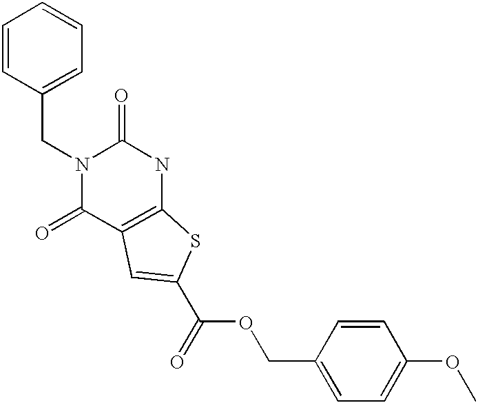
C1=CC(CN2C(=O)C3=C(NC2=O)SC(C(OCC2=CC=C(OC)C=C2)=O)=C3)=CC=C1
